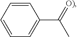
C1=CC=CC=C1C(C)=[O)]
